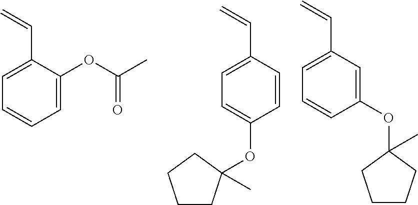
C1=C(OC(C)=O)C(C=C)=CC=C1.C1=CC(C=C)=CC=C1OC1(C)CCCC1.C1(OC2(C)CCCC2)=CC(C=C)=CC=C1
